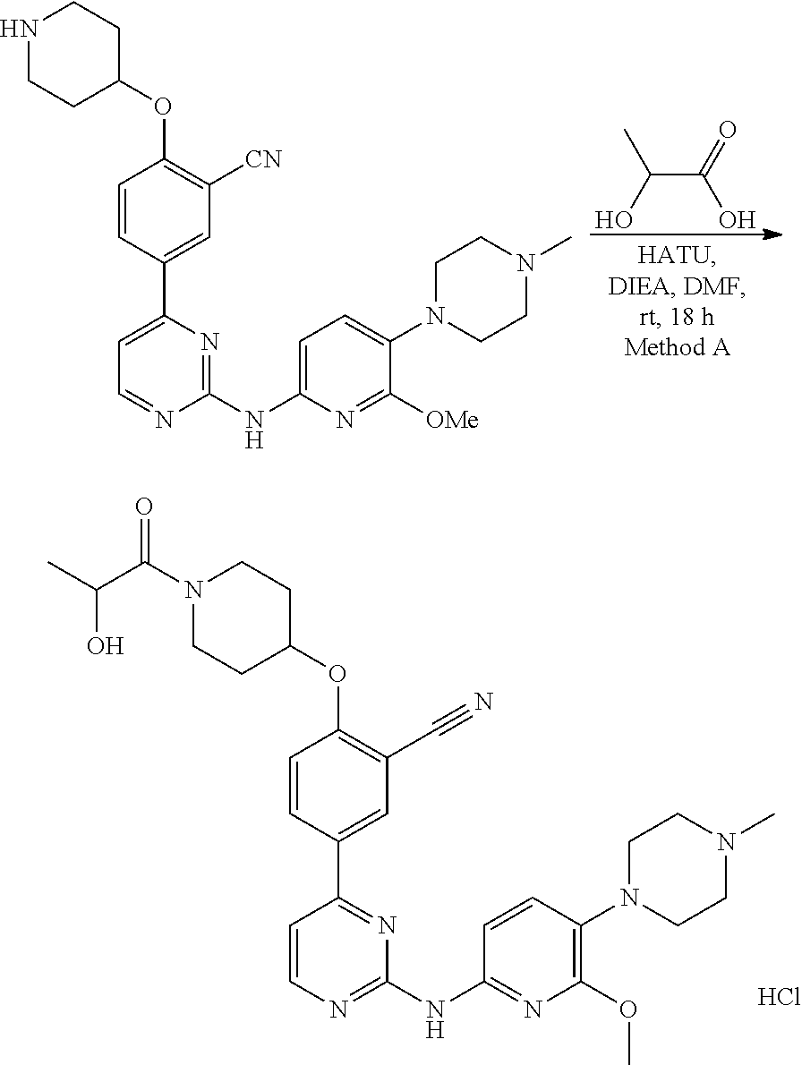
OC(C(=O)O)C.C1=C(C2=CC([CN])=C(OC3CCNCC3)C=C2)N=C(NC2=CC=C(N3CCN(C)CC3)C([OMe])=N2)N=C1.Cl.C1=CN=C(NC2=NC(OC)=C(N3CCN(C)CC3)C=C2)N=C1C1=CC(C#N)=C(OC2CCN(C(C(C)O)=O)CC2)C=C1
